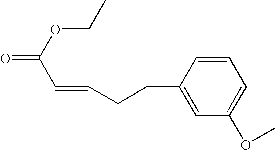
C1=CC(CCC=CC(OCC)=O)=CC(OC)=C1
